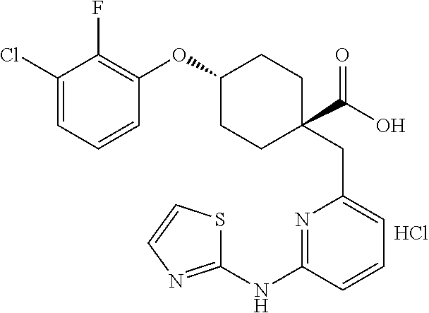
N1=C(NC2=NC=CS2)C=CC=C1CC1(C(O)=O)CCC(OC2=C(F)C(Cl)=CC=C2)CC1.Cl
